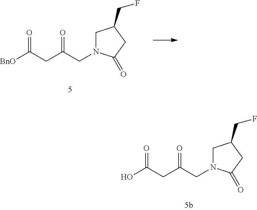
C1N(CC(CC([BnO])=O)=O)C(=O)CC1CF.C1N(CC(CC(O)=O)=O)C(=O)CC1CF
